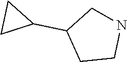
N1CC(C2CC2)CC1
